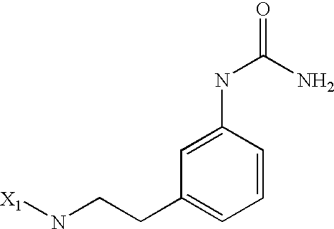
C1=C(NC(=O)N)C=CC=C1CCN[X1]
